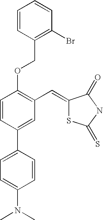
C1=CC(C2=CC=C(N(C)C)C=C2)=CC(C=C2SC(=S)NC2=O)=C1OCC1=C(Br)C=CC=C1
